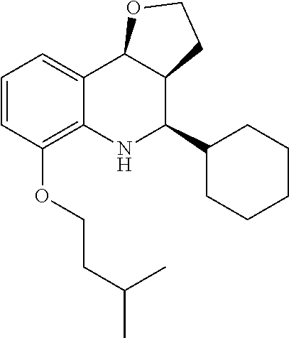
C12=CC=CC(OCCC(C)C)=C1NC(C1CCCCC1)C1C2OCC1
